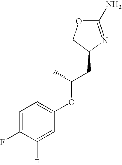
O1C(N)=NC(CC(OC2=CC=C(F)C(F)=C2)C)C1
